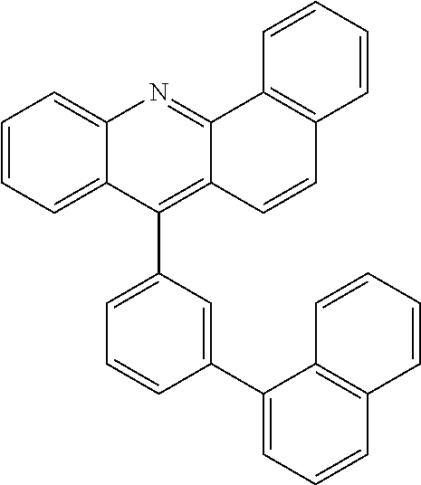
C1=CC=C2C(=C1)N=C1C(=C2C2=CC=CC(C3=CC=CC4=C3C=CC=C4)=C2)C=CC2=C1C=CC=C2
